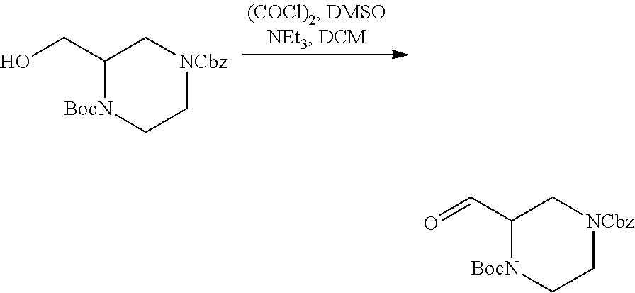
C1C[BocN]C(CO)C[NCbz]1.C1C[BocN]C(C=O)C[NCbz]1
